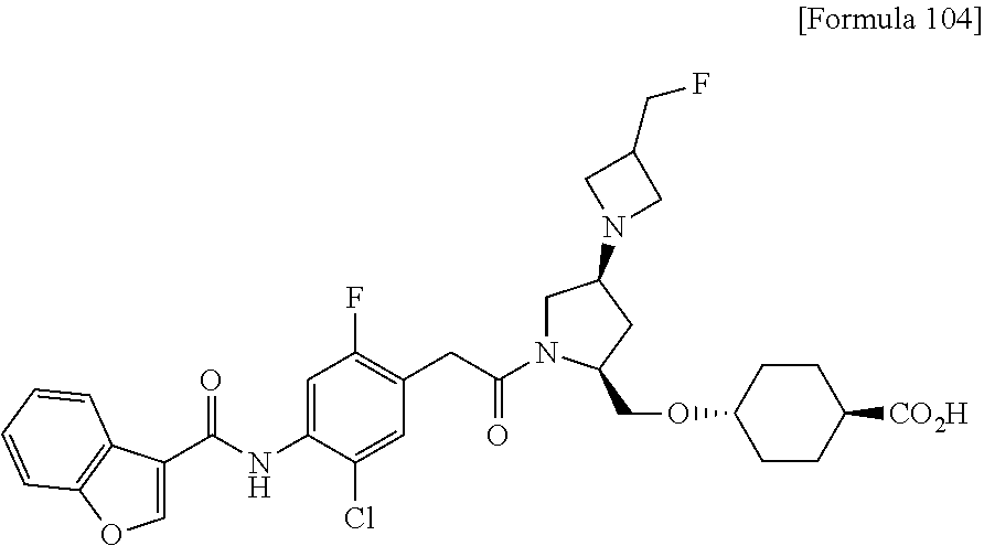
C1=C(Cl)C(NC(C2=COC3=C2C=CC=C3)=O)=CC(F)=C1CC(N1CC(N2CC(CF)C2)CC1COC1CCC([CO2H])CC1)=O
